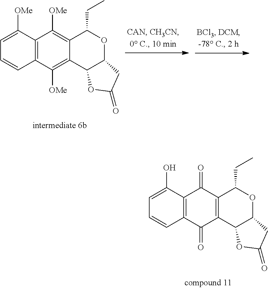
C1=C([OMe])C2=C(C=C1)C([OMe])=C1C(=C2[OMe])C(CC)OC2C1OC(=O)C2.C1=C(O)C2=C(C=C1)C(=O)C1=C(C2=O)C(CC)OC2C1OC(=O)C2
